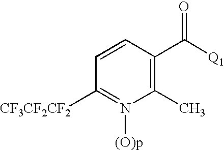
C1=CC(C([Q1])=O)=C(C)N([(O)p])=C1[CF3CF2CF2]
